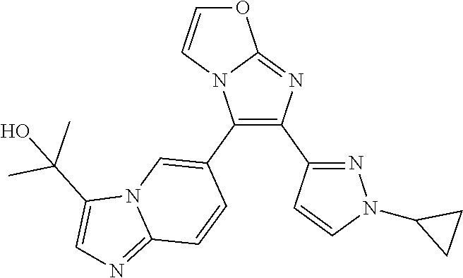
C1C(N2C=CC(C3=C(C4=CN5C(=NC=C5C(C)(O)C)C=C4)N4C(=N3)OC=C4)=N2)C1
